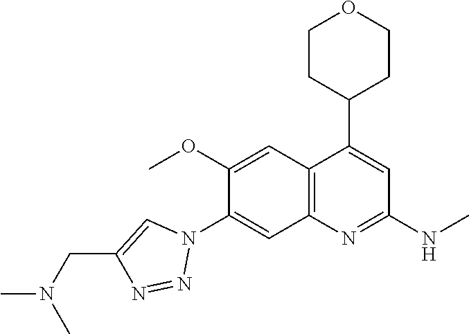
C12=C(C(C3CCOCC3)=CC(NC)=N1)C=C(OC)C(N1C=C(CN(C)C)N=N1)=C2
